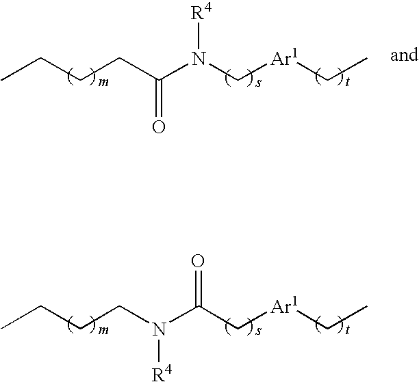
CCCCN(C(C[Ar1]CC)=O)[R4].CCCCC(N(C[Ar1]CC)[R4])=O
